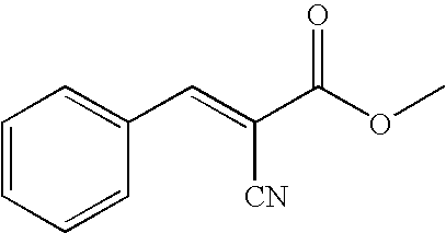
C1=CC=CC(C=C(C(OC)=O)[CN])=C1
